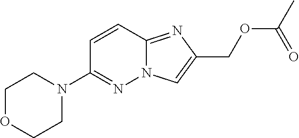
N12C(=NC(COC(C)=O)=C1)C=CC(N1CCOCC1)=N2
